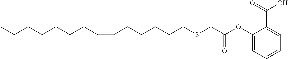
C(CCCCCC=CCCCCCSCC(OC1=CC=CC=C1C(=O)O)=O)C
